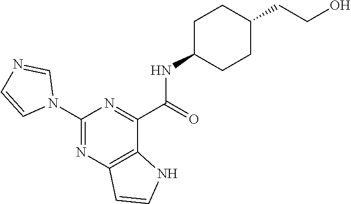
C1(N2C=NC=C2)=NC2=C(C(C(=O)NC3CCC(CCO)CC3)=N1)NC=C2
